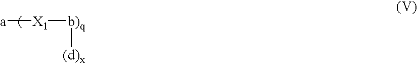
[a][X1][b)q][(d)x]
